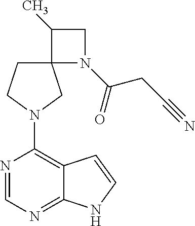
N1=CN=C2C(=C1N1CC3(N(C(CC#N)=O)CC3C)CC1)C=CN2
